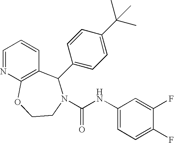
C1=NC2=C(C=C1)C(C1=CC=C(C(C)(C)C)C=C1)N(C(NC1=CC=C(F)C(F)=C1)=O)CCO2
